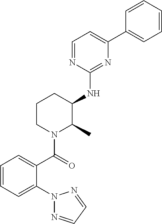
C1(NC2C(C)N(C(=O)C3=CC=CC=C3N3N=CC=N3)CCC2)=NC(C2=CC=CC=C2)=CC=N1
